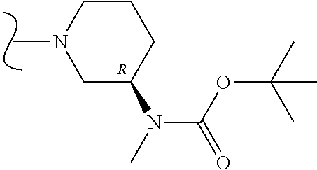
CN1CC(N(C)C(OC(C)(C)C)=O)CCC1.[R]
